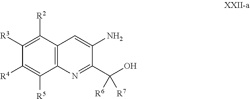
C1([R3])=C([R2])C2=C(C([R5])=C1[R4])N=C(C(O)([R7])[R6])C(N)=C2
